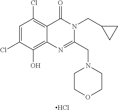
C1=C(Cl)C(O)=C2C(=C1Cl)C(=O)N(CC1CC1)C(CN1CCOCC1)=N2.Cl
